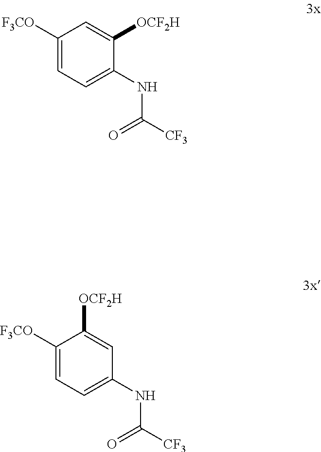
C1([F3CO])=CC=C(NC([CF3])=O)C([OCF2H])=C1.C1([F3CO])=CC=C(NC([CF3])=O)C=C1[OCF2H]
